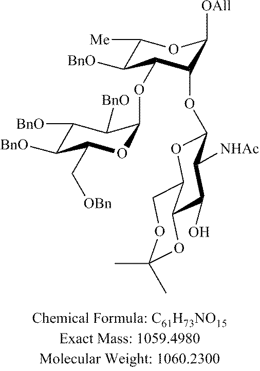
C1([Me])C([BnO])C(OC2OC(C[OBn])C([BnO])C([BnO])C2[BnO])C(OC2OC3COC(C)(C)OC3C(O)C2[NHAc])C([OAll])O1
